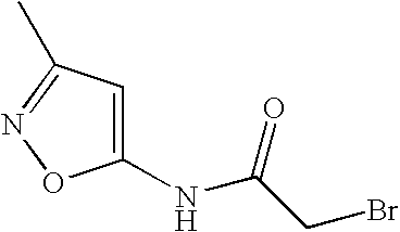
C1(NC(=O)CBr)=CC(C)=NO1
